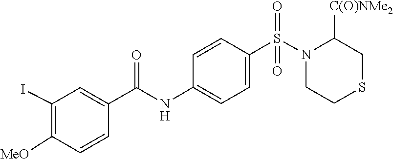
C1CN(S(=O)(=O)C2=CC=C(NC(C3=CC(I)=C([MeO])C=C3)=O)C=C2)C([C(O)NMe2])CS1
